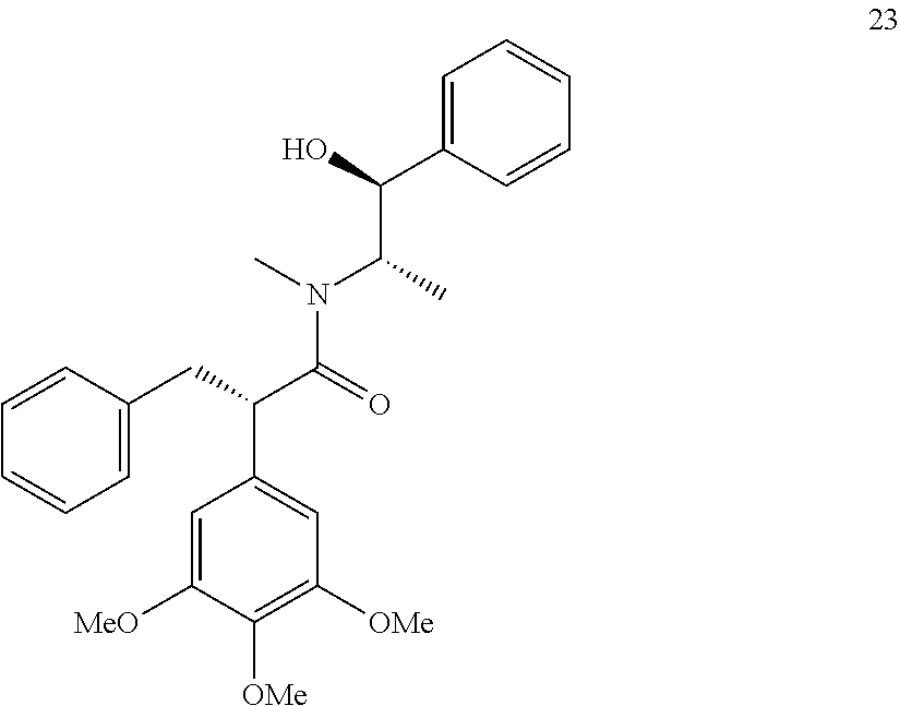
C1=C([MeO])C([OMe])=C([OMe])C=C1C(CC1=CC=CC=C1)C(N(C)C(C)C(O)C1=CC=CC=C1)=O
